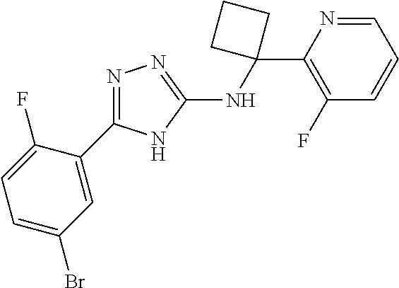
C1(C2(NC3=NN=C(C4=CC(Br)=CC=C4F)N3)CCC2)=C(F)C=CC=N1
